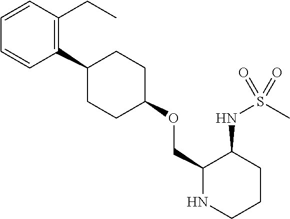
C1(C2CCC(OCC3NCCCC3NS(C)(=O)=O)CC2)=C(CC)C=CC=C1
